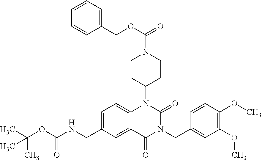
C1=C(CNC(=O)OC(C)(C)C)C=C2C(=C1)N(C1CCN(C(OCC3=CC=CC=C3)=O)CC1)C(=O)N(CC1=CC(OC)=C(OC)C=C1)C2=O
